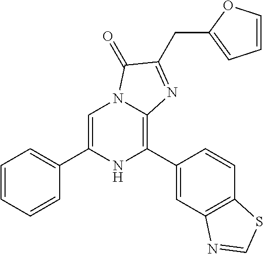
C1=C(C2=CC=CC=C2)NC(C2=CC3=C(C=C2)SC=N3)=C2N1C(=O)C(CC1=CC=CO1)=N2
